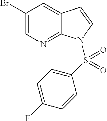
BrC1=CN=C2C(=C1)C=CN2S(C1=CC=C(F)C=C1)(=O)=O
